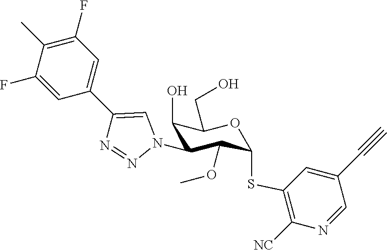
C1(F)=CC(C2=CN(C3C(O)C(CO)OC(SC4=C([NC])N=CC(C#C)=C4)C3OC)N=N2)=CC(F)=C1C
